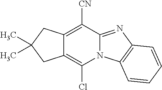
C12=C(Cl)N3C(=NC4=C3C=CC=C4)C([CN])=C1CC(C)(C)C2
